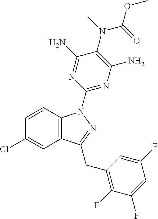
C1=CC2=C(C=C1Cl)C(CC1=C(F)C(F)=CC(F)=C1)=NN2C1=NC(N)=C(N(C(OC)=O)C)C(N)=N1
